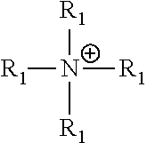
[R1][N+]([R1])([R1])[R1]
